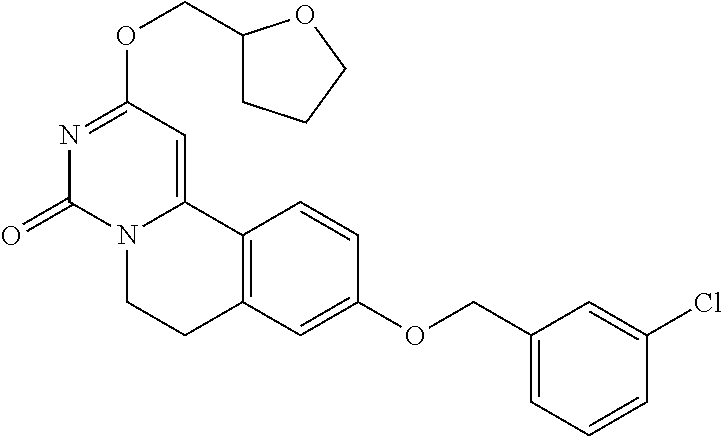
N1=C(OCC2CCCO2)C=C2N(C1=O)CCC1=C2C=CC(OCC2=CC=CC(Cl)=C2)=C1
